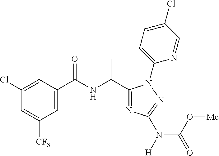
C1(C(C)NC(=O)C2=CC([CF3])=CC(Cl)=C2)=NC(N(C(=O)O[Me])[H])=NN1C1=CC=C(Cl)C=N1
